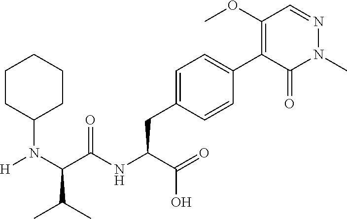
[H]N(C(C(NC(C(O)=O)CC1=CC=C(C2=C(OC)C=NN(C)C2=O)C=C1)=O)C(C)C)C1CCCCC1
